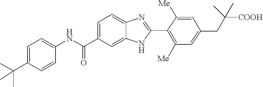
C1=C(C(C)(C)C)C=CC(NC(C2=CC=C3C(=C2)NC(C2=C([Me])C=C(CC([COOH])(C)C)C=C2[Me])=N3)=O)=C1
